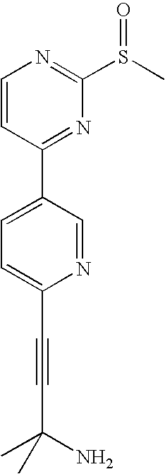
C1=CC(C2=CC=C(C#CC(C)(N)C)N=C2)=NC(S(C)=O)=N1
